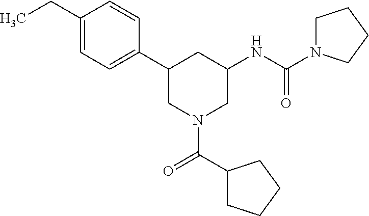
C1(CC)=CC=C(C2CN(C(C3CCCC3)=O)CC(NC(=O)N3CCCC3)C2)C=C1
